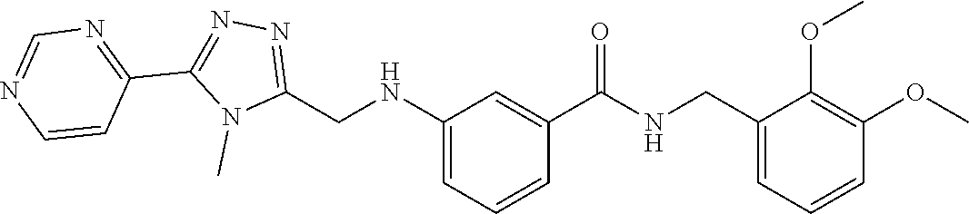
N1=C(CNC2=CC=CC(C(=O)NCC3=CC=CC(OC)=C3OC)=C2)N(C)C(C2=NC=NC=C2)=N1
